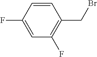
C1=CC(F)=CC(F)=C1CBr
